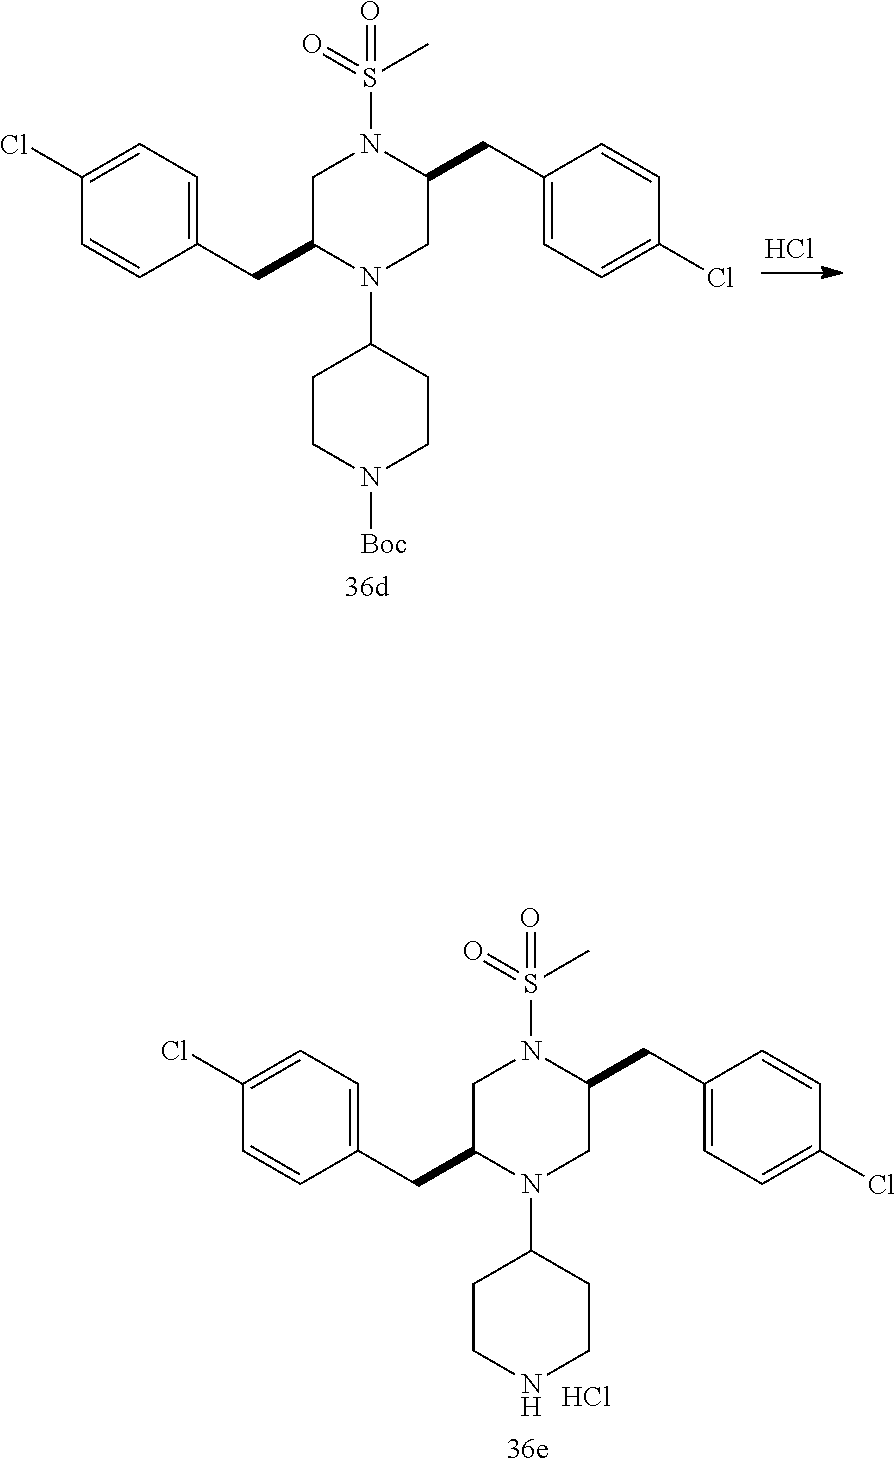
Cl.C1=C(Cl)C=CC(CC2CN(S(=O)(C)=O)C(CC3=CC=C(Cl)C=C3)CN2C2CCN([Boc])CC2)=C1.C1=C(Cl)C=CC(CC2CN(S(=O)(C)=O)C(CC3=CC=C(Cl)C=C3)CN2C2CCNCC2)=C1.Cl
